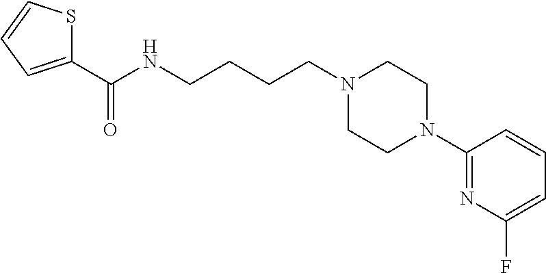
C(CCCN1CCN(C2=NC(F)=CC=C2)CC1)NC(C1=CC=CS1)=O
